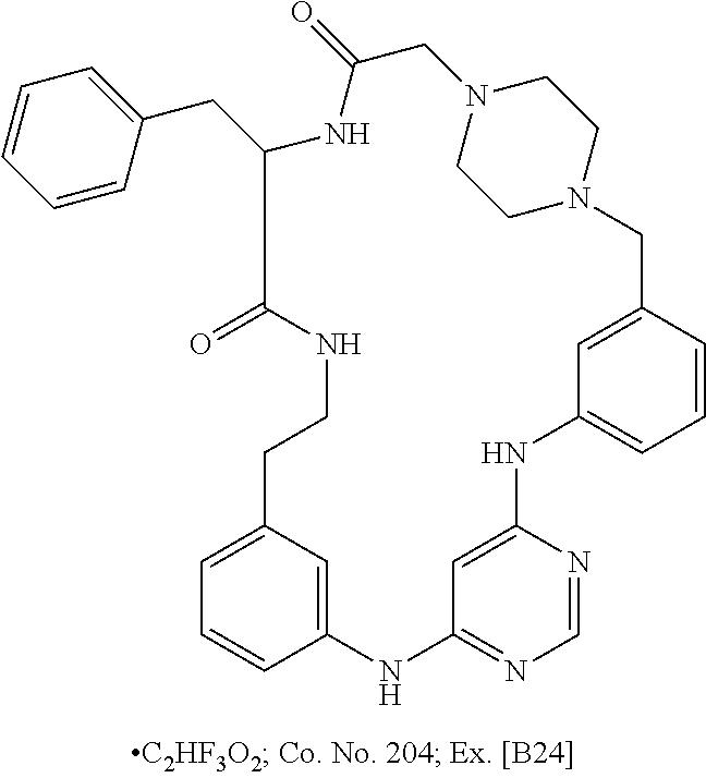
C12=CC(=CC=C1)CCNC(=O)C(CC1=CC=CC=C1)NC(=O)CN1CCN(CC3=CC(=CC=C3)NC3=CC(=NC=N3)N2)CC1
